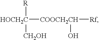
[HOCH2C]([COOCH2CH]([Rf])O)([R])[CH2OH]
